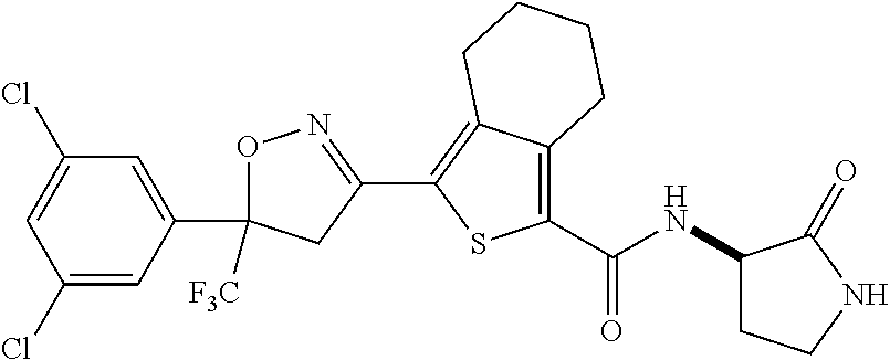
O1C(C2=CC(Cl)=CC(Cl)=C2)([F3C])CC(C2=C3C(=C(C(=O)NC4CCNC4=O)S2)CCCC3)=N1
